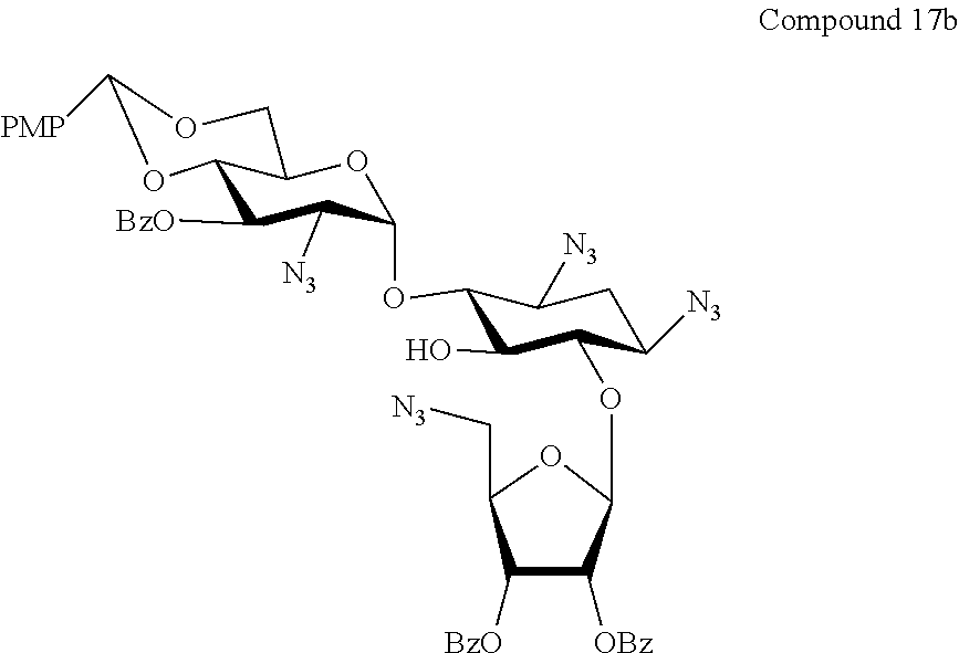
C12C([BzO])C([N3])C(OC3C(O)C(OC4OC(C[N3])C([BzO])C4[OBz])C([N3])CC3[N3])OC1COC([PMP])O2
